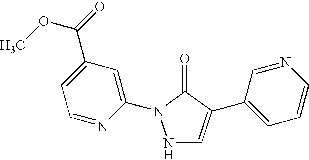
N1C=C(C2=CC=CN=C2)C(=O)N1C1=CC(C(=O)OC)=CC=N1
